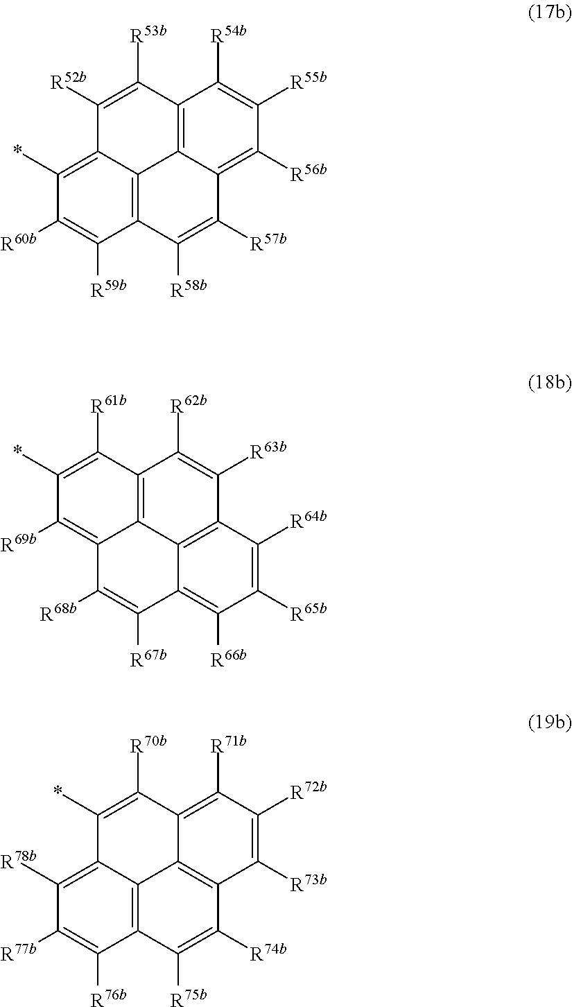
C12=C3C([R59b])=C([R60b])C(*)=C1C([R52b])=C([R53b])C1=C2C(=C([R56b])C([R55b])=C1[R54b])C([R57b])=C3[R58b].C12=C3C([R64b])=C([R65b])C([R66b])=C1C([R67b])=C([R68b])C1=C([R69b])C(*)=C([R61b])C(=C21)C([R62b])=C3[R63b].C12=C3C([R76b])=C([R77b])C([R78b])=C1C(*)=C([R70b])C1=C([R71b])C([R72b])=C([R73b])C(=C21)C([R74b])=C3[R75b]
